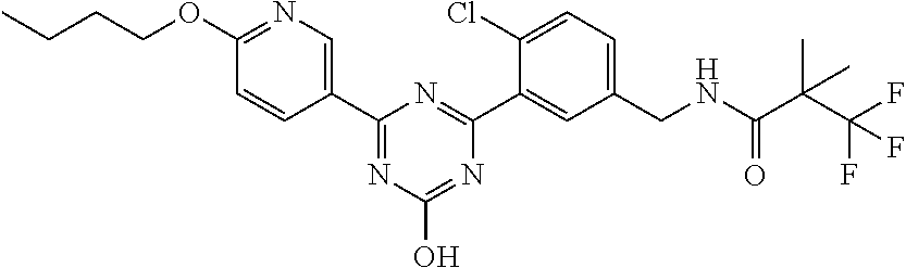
C1(C2=CN=C(OCCCC)C=C2)=NC(O)=NC(C2=CC(CNC(C(C(F)(F)F)(C)C)=O)=CC=C2Cl)=N1
